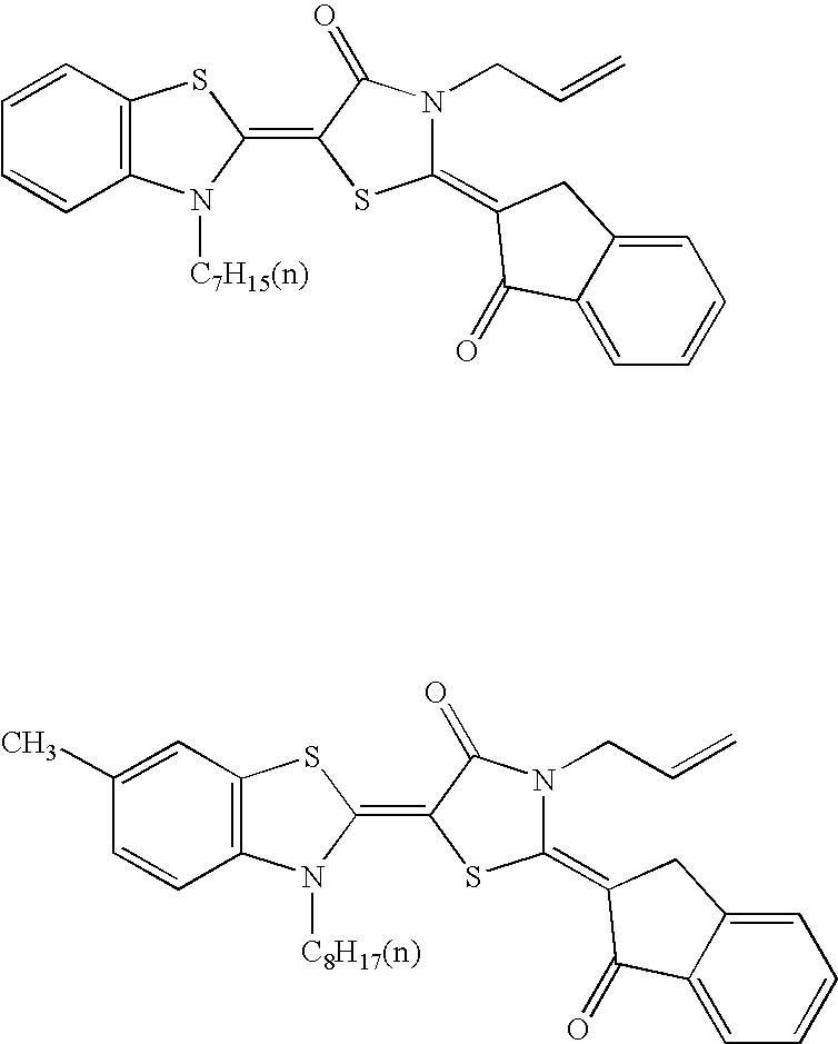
C1=CC2=C(C=C1)N([C7H15(n)])C(=C1SC(=C3CC4=CC=CC=C4C3=O)N(CC=C)C1=O)S2.C1(C)=CC2=C(C=C1)N([C8H17(n)])C(=C1SC(=C3CC4=CC=CC=C4C3=O)N(CC=C)C1=O)S2
